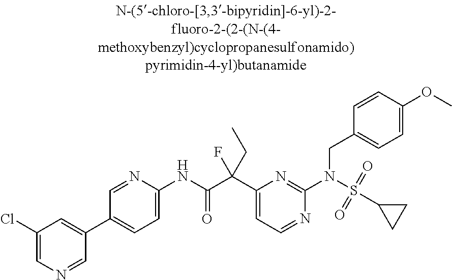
C1(Cl)=CN=CC(C2=CC=C(NC(C(C3=CC=NC(N(S(C4CC4)(=O)=O)CC4=CC=C(OC)C=C4)=N3)(F)CC)=O)N=C2)=C1
